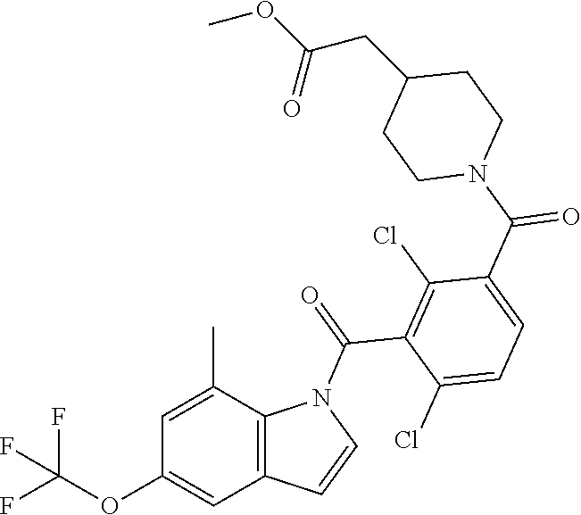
C1(OC(F)(F)F)=CC2=C(C(C)=C1)N(C(C1=C(Cl)C(C(N3CCC(CC(OC)=O)CC3)=O)=CC=C1Cl)=O)C=C2
